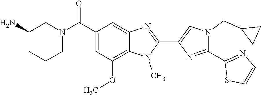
N1(CC2CC2)C(C2=NC=CS2)=NC(C2=NC3=CC(C(N4CCCC(N)C4)=O)=CC(OC)=C3N2C)=C1
